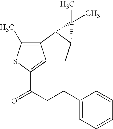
C1(CCC(=O)C2=C3C(=C(C)S2)C2C(C3)C2(C)C)=CC=CC=C1
